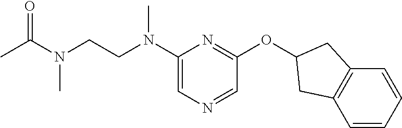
N(C1=CN=CC(OC2CC3=C(C=CC=C3)C2)=N1)(CCN(C(=O)C)C)C
